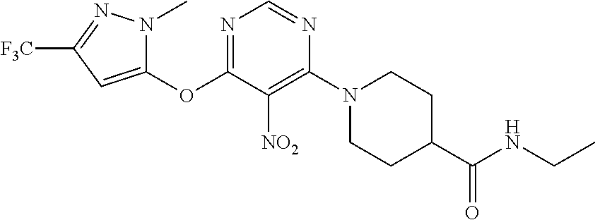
C1(OC2=NC=NC(N3CCC(C(NCC)=O)CC3)=C2[NO2])=CC([F3C])=NN1C
